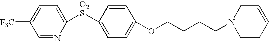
C1([O2S]C2=CC=C(OCCCCN3CCC=CC3)C=C2)=CC=C([F3C])C=N1
